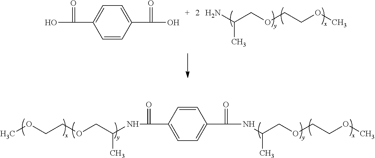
N(C(COCCOC)C)C(=O)C1=CC=C(C(NC(COCCOC)C)=O)C=C1.NC(COCCOC)C.C(=O)(C1=CC=C(C(=O)O)C=C1)O
